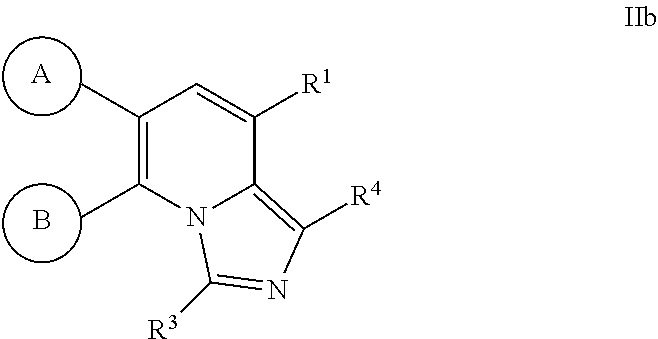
C1(C)=C(C)N2C(=C([R4])N=C2[R3])C([R1])=C1.[A].B
